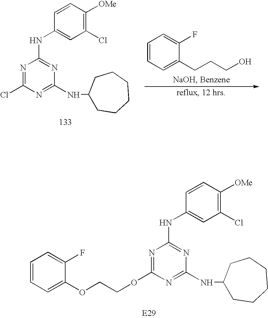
C1=CC(NC2=NC(NC3CCCCCC3)=NC(OCCOC3=CC=CC=C3F)=N2)=CC(Cl)=C1[OMe].C1=CC(NC2=NC(NC3CCCCCC3)=NC(Cl)=N2)=CC(Cl)=C1[OMe].C1=CC=C(CCCO)C(F)=C1
